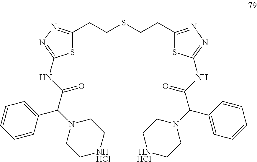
S1C(CCSCCC2=NN=C(NC(C(N3CC[HNHCl]CC3)C3=CC=CC=C3)=O)S2)=NN=C1NC(C(C1=CC=CC=C1)N1CC[NHHCl]CC1)=O
